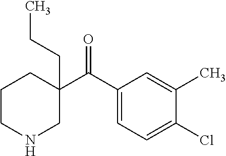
C1(C(C2=CC=C(Cl)C(C)=C2)=O)(CCC)CCCNC1
